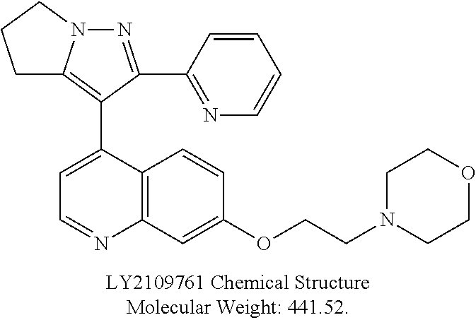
C1C2=C(C3=CC=NC4=C3C=CC(OCCN3CCOCC3)=C4)C(C3=NC=CC=C3)=NN2CC1
